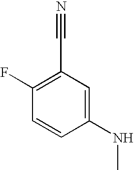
C1(F)=C(C#N)C=C(NC)C=C1
